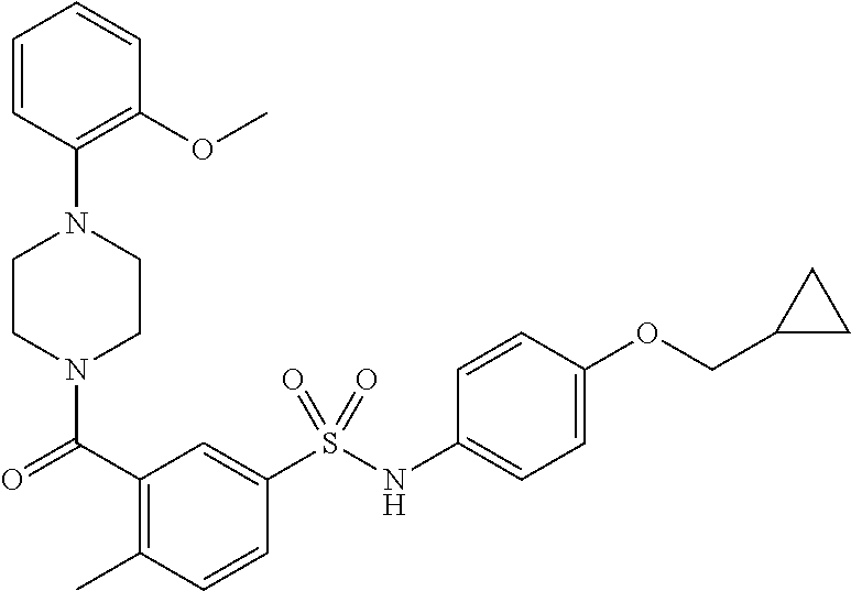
C1CN(C(=O)C2=C(C)C=CC(S(NC3=CC=C(OCC4CC4)C=C3)(=O)=O)=C2)CCN1C1=C(OC)C=CC=C1
